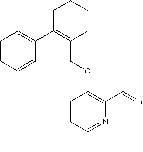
C1C(C2=CC=CC=C2)=C(COC2=C(C=O)N=C(C)C=C2)CCC1
